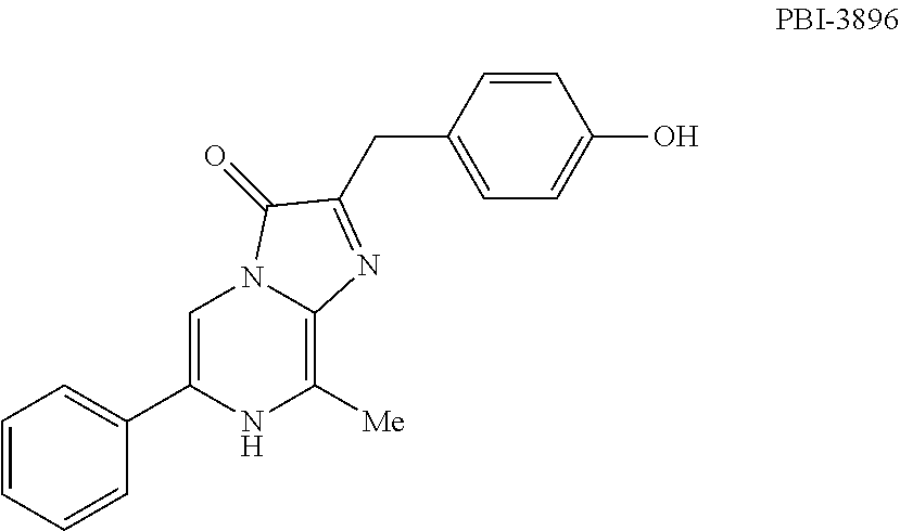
C1=C(C2=CC=CC=C2)NC([Me])=C2N1C(=O)C(CC1=CC=C(O)C=C1)=N2
